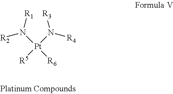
N([Pt](N([R4])[R3])([R5])[R6])([R1])[R2]
